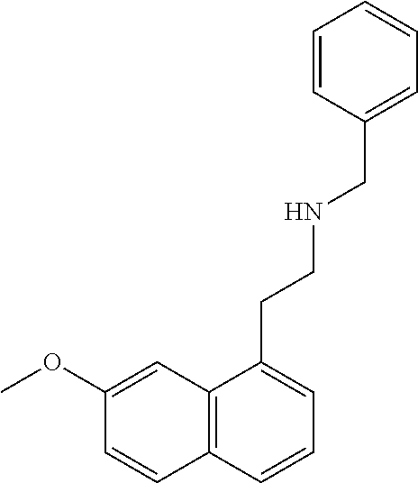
C1=CC2=C(C=C1OC)C(CCNCC1=CC=CC=C1)=CC=C2
